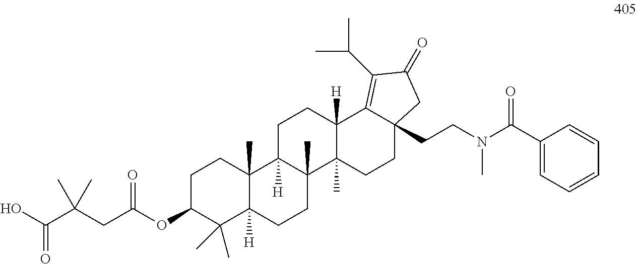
OC(C(CC(OC1CCC2(C)C([H])(C1(C)C)CCC1(C)C2([H])CCC2([H])C1(C)CCC1(CCN(C)C(C3=CC=CC=C3)=O)C2=C(C(C)C)C(=O)C1)=O)(C)C)=O
